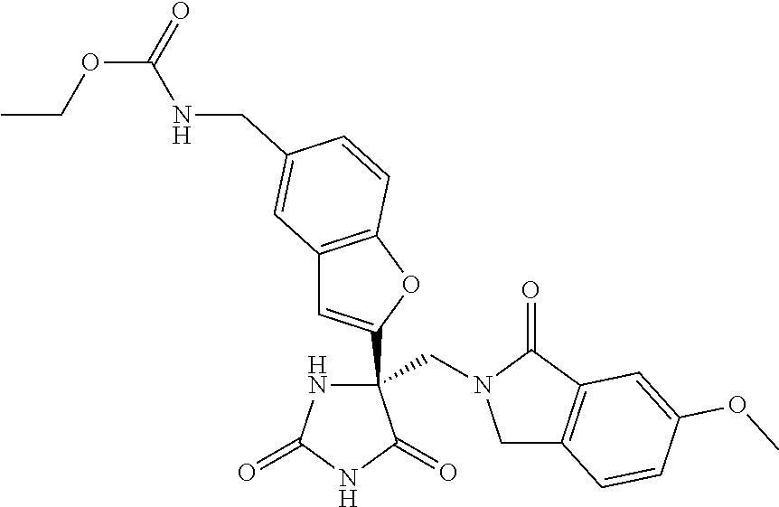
C(C1(C2=CC3=C(O2)C=CC(CNC(=O)OCC)=C3)NC(=O)NC1=O)N1CC2=C(C1=O)C=C(OC)C=C2
